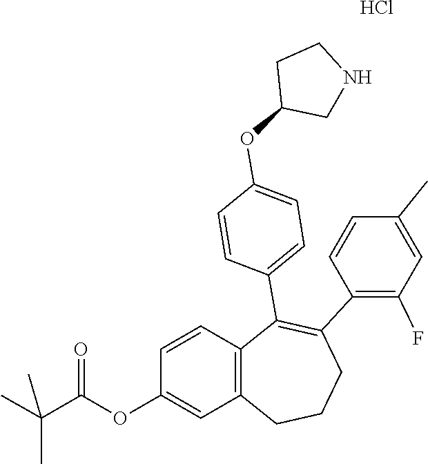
C1(C2=C(C3=CC=C(OC4CCNC4)C=C3)C3=C(CCC2)C=C(OC(C(C)(C)C)=O)C=C3)=C(F)C=C(C)C=C1.Cl
